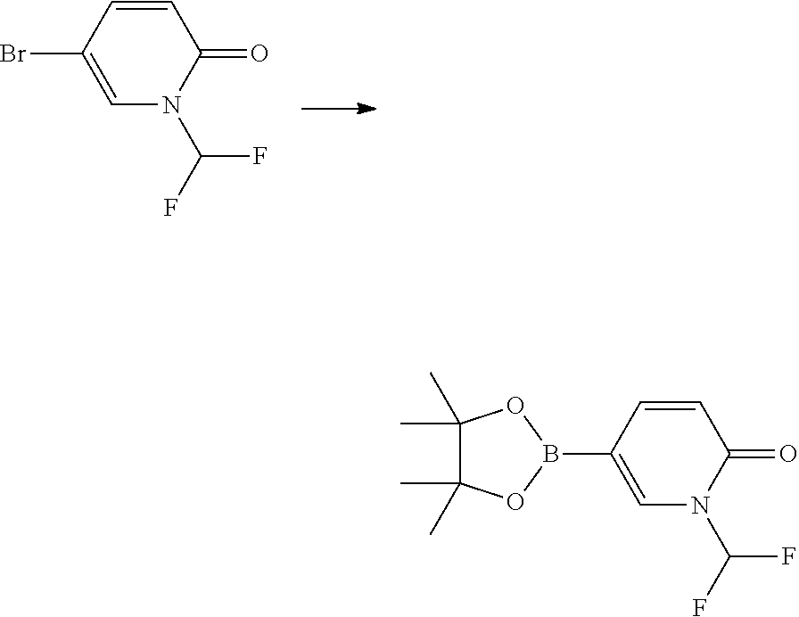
C1=CC(Br)=CN(C(F)F)C1=O.C1=CC(B2OC(C)(C)C(C)(C)O2)=CN(C(F)F)C1=O
